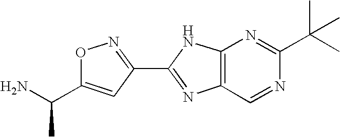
O1C(C(N)C)=CC(C2=NC3=C(N2)N=C(C(C)(C)C)N=C3)=N1
